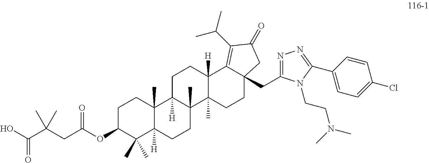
C1C(OC(CC(C(O)=O)(C)C)=O)C(C)(C)C2([H])C(C)(C1)C1([H])C(C)(CC2)C2(C)C([H])(CC1)C1=C(C(C)C)C(=O)CC1(CC1=NN=C(C3=CC=C(Cl)C=C3)N1CCN(C)C)CC2
